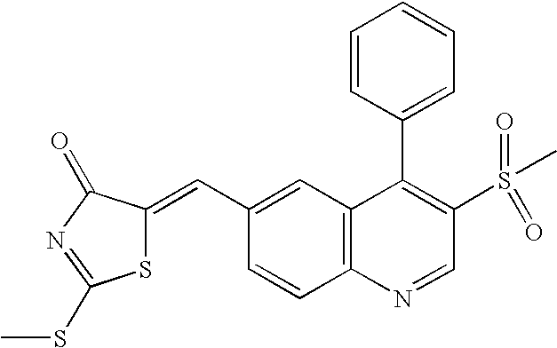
C1(C=C2SC(SC)=NC2=O)=CC2=C(C=C1)N=CC(S(=O)(=O)C)=C2C1=CC=CC=C1
